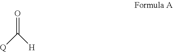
O=C([H])[Q]
